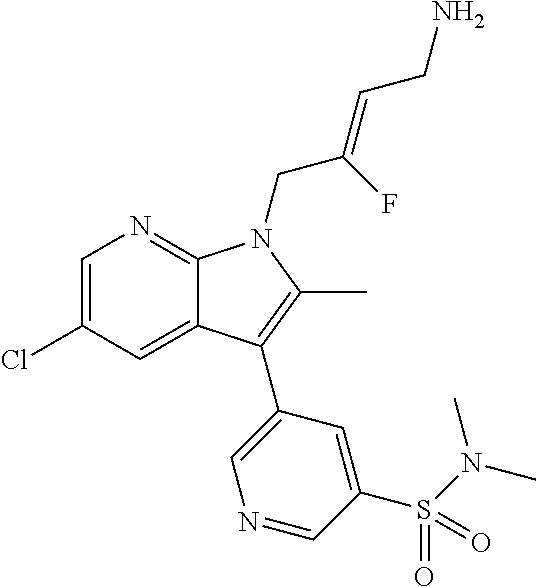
C1=C(Cl)C=C2C(=N1)N(CC(=CCN)F)C(C)=C2C1=CN=CC(S(N(C)C)(=O)=O)=C1
